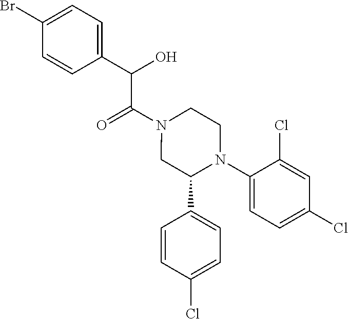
O=C(N1CC(C2=CC=C(Cl)C=C2)N(C2=CC=C(Cl)C=C2Cl)CC1)C(O)C1=CC=C(Br)C=C1
